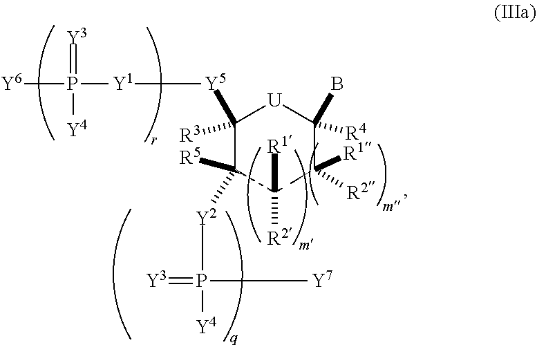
C1([R3])([Y5][Y1]P([Y6])(=[Y3])[Y4])C([R5])([Y2]P([Y4])(=[Y3])[Y7])C([R1])([R2])C([R1])([R2])C(B)([R4])[U]1
